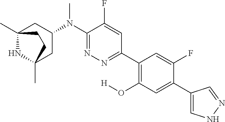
C12(C)NC(C)(CC(N(C3=NN=C(C4=C(O[H])C=C(C5=CNN=C5)C(F)=C4)C=C3F)C)C1)CC2
